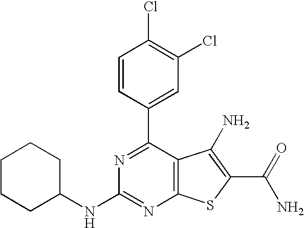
C1=CC(C2=NC(NC3CCCCC3)=NC3=C2C(N)=C(C(N)=O)S3)=CC(Cl)=C1Cl
